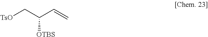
[OTBS]C(C[TsO])C=C
